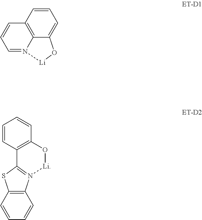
C1=CC2=C3C(=C1)O[Li]N3=CC=C2.C1=CC2=C(C=C1)N1=C(S2)C2=C(O[Li]1)C=CC=C2
